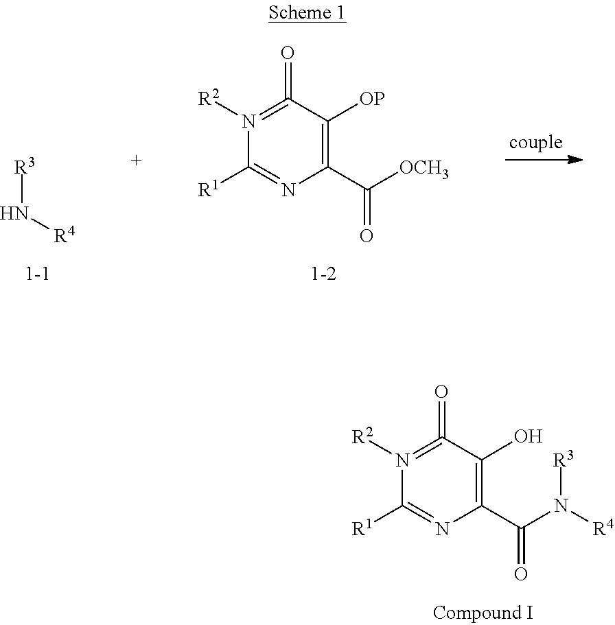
C1(C(N([R4])[R3])=O)=C(O)C(=O)=N([R2])C([R1])=N1.[R3]N[R4].C1(C([OCH3])=O)=C([OP])C(=O)=N([R2])C([R1])=N1
